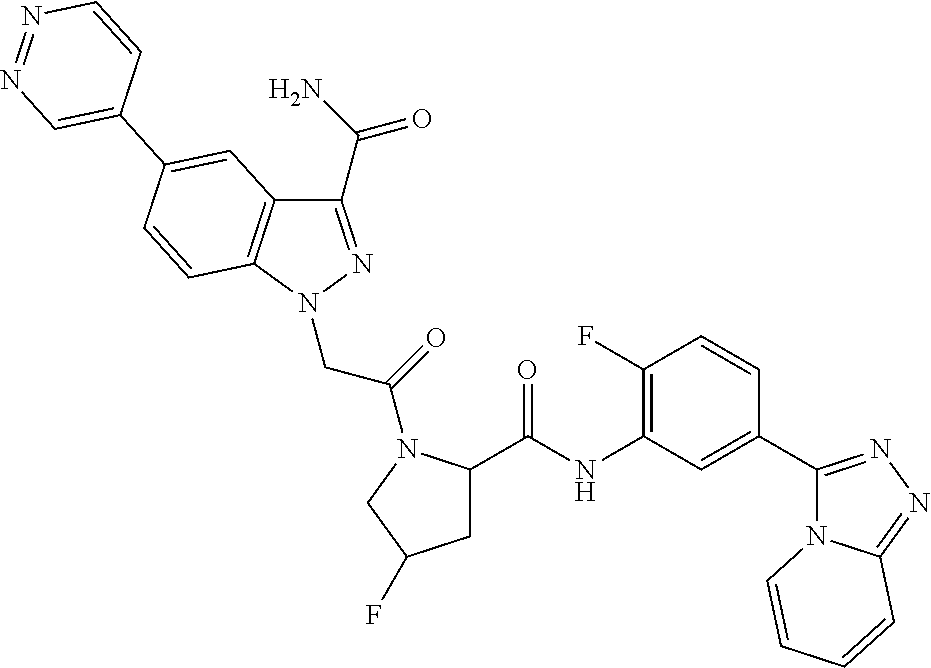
C1(C(N)=O)=NN(CC(=O)N2C(C(NC3=C(F)C=CC(C4=NN=C5N4C=CC=C5)=C3)=O)CC(F)C2)C2=C1C=C(C1=CN=NC=C1)C=C2
